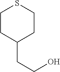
C1CC(CCO)CCS1
